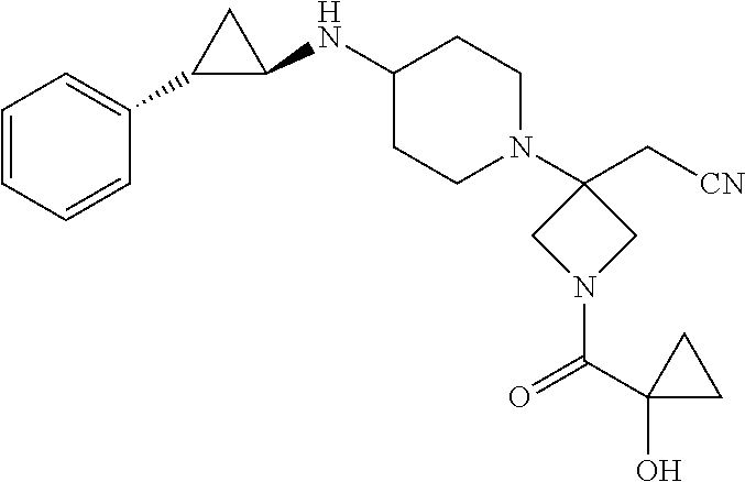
C1=CC=CC(C2C(NC3CCN(C4(C[CN])CN(C(C5(O)CC5)=O)C4)CC3)C2)=C1
